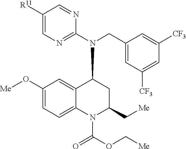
C1(O[Me])=CC=C2C(=C1)C(N(C1=NC=C([R11])C=N1)CC1=CC([CF3])=CC([CF3])=C1)CC(C[Me])N2C(OC[Me])=O
